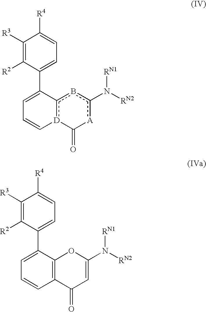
C1(C2=CC=C[D]3c2bc(N([RN1])[RN2])[A]C3=O)=CC=C([R4])C([R3])=C1[R2].C1(C2=CC=CC3=C2OC(N([RN1])[RN2])=CC3=O)=CC=C([R4])C([R3])=C1[R2]
